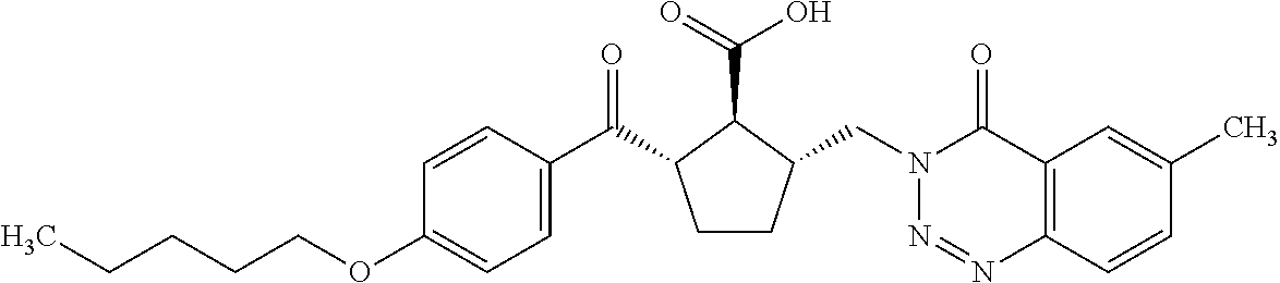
C(OC1=CC=C(C(=O)C2CCC(CN3N=NC4=C(C3=O)C=C(C)C=C4)C2C(=O)O)C=C1)CCCC
